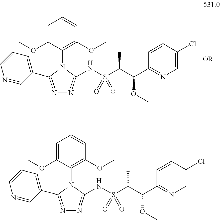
N1=C(C2=CC=CN=C2)N(C2=C(OC)C=CC=C2OC)C(NS(=O)(=O)C(C)C(OC)C2=NC=C(Cl)C=C2)=N1.N1=C(C2=CC=CN=C2)N(C2=C(OC)C=CC=C2OC)C(NS(=O)(=O)C(C)C(OC)C2=NC=C(Cl)C=C2)=N1
